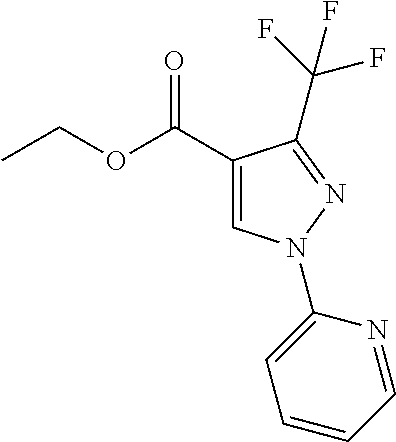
C(F)(F)(F)C1=NN(C2=CC=CC=N2)C=C1C(OCC)=O
